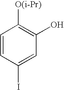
C1=CC(I)=CC(O)=C1[O(i-Pr)]
